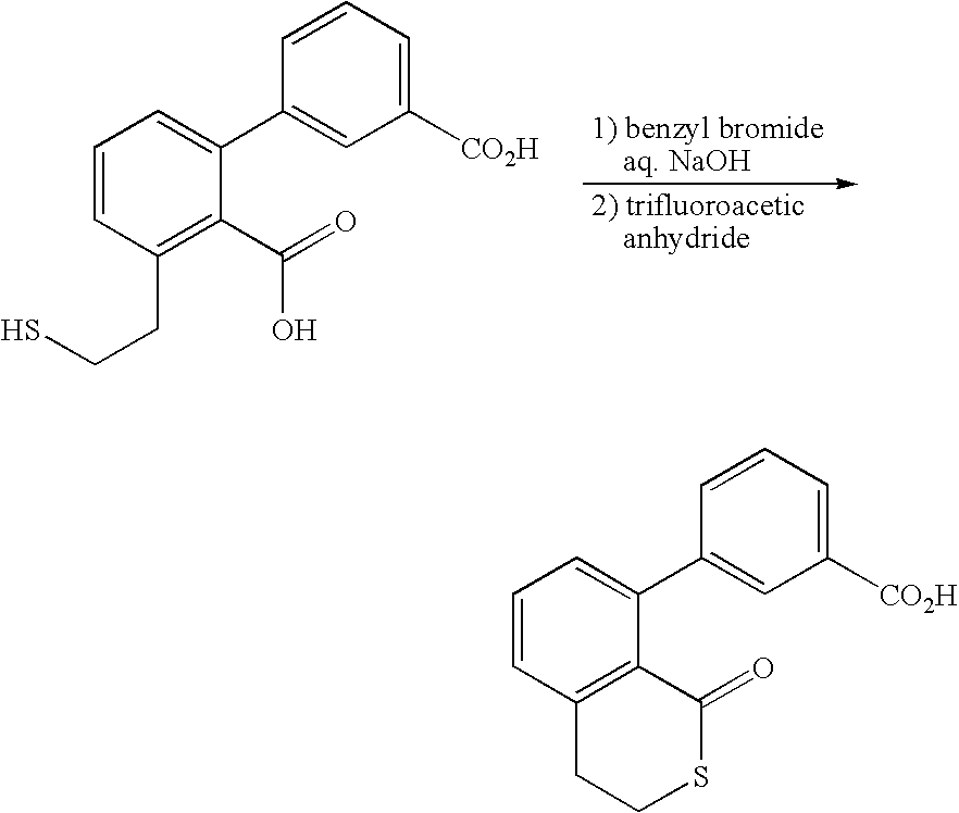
C1=CC(CCS)=C(C(=O)O)C(C2=CC([CO2H])=CC=C2)=C1.C1=CC2=C(C(C3=CC([CO2H])=CC=C3)=C1)C(=O)SCC2
